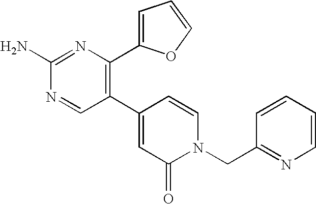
C1(C2=CC(=O)N(CC3=NC=CC=C3)C=C2)=C(C2=CC=CO2)N=C(N)N=C1
